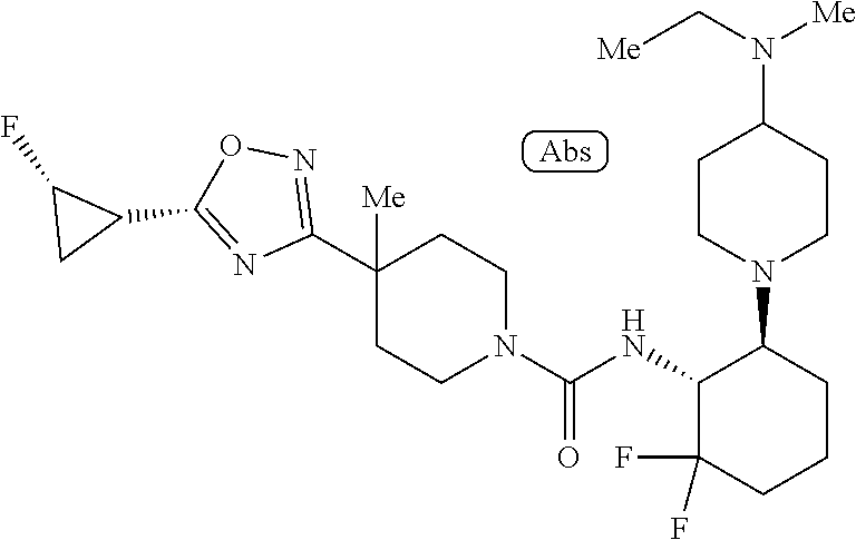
C1([Me])(C2=NOC(C3C(F)C3)=N2)CCN(C(NC2C(N3CCC(N([Me])C[Me])CC3)CCCC2(F)F)=O)CC1
